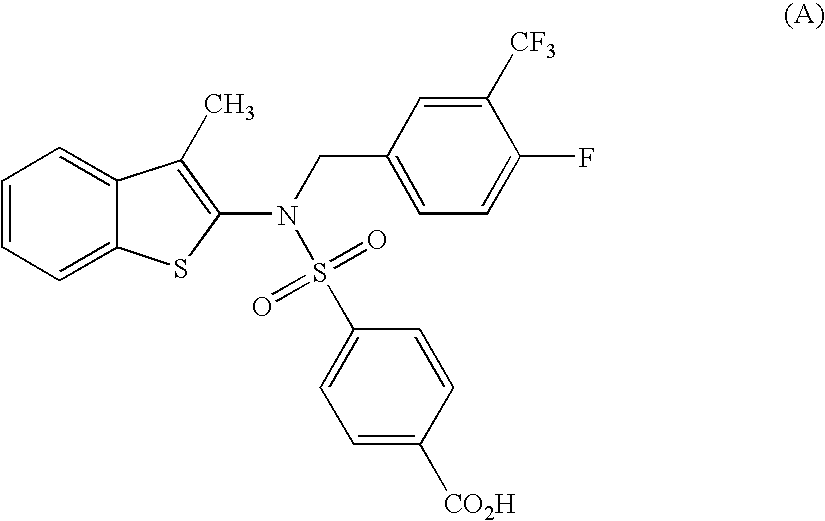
C1=CC=C2C(=C1)C(C)=C(N(CC1=CC=C(F)C([CF3])=C1)S(=O)(=O)C1=CC=C([CO2H])C=C1)S2
